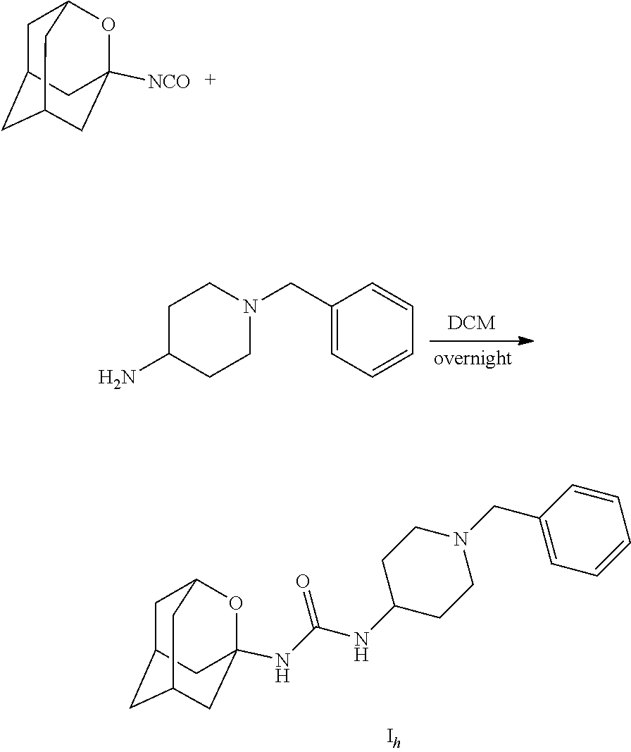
C1C(N)CCN(CC2=CC=CC=C2)C1.C1C2CC3CC(NC(NC4CCN(CC5=CC=CC=C5)CC4)=O)(OC1C3)C2.C1C2CC3CC([NCO])(OC1C3)C2
